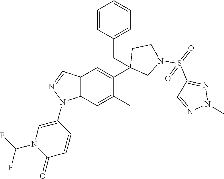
C12=C(C=C(C)C(C3(CC4=CC=CC=C4)CN(S(=O)(C4=NN(C)N=C4)=O)CC3)=C1)N(C1=CN(C(F)F)C(=O)C=C1)N=C2
